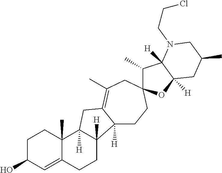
C1C(O)C=C2C(C)(C1)C1([H])C([H])(CC2)C2([H])CCC3(CC(C)=C2C1)C(C)C1([H])C([H])(O3)CC(C)CN1CCCl
